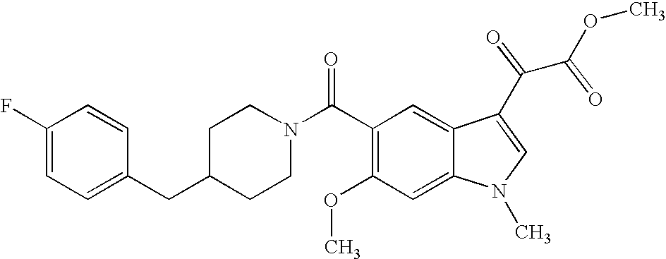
C1(F)=CC=C(CC2CCN(C(C3=C(OC)C=C4C(=C3)C(C(C(OC)=O)=O)=CN4C)=O)CC2)C=C1
